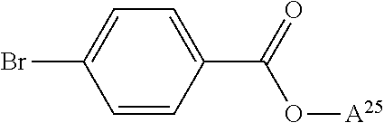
O([A25])C(C1=CC=C(Br)C=C1)=O
